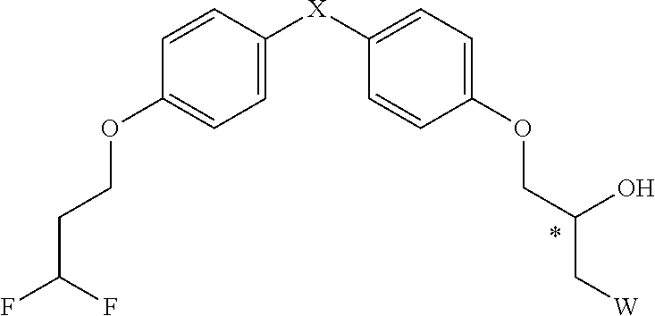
C1=CC([X]C2=CC=C(OCC(O)C[W])C=C2)=CC=C1OCCC(F)F
